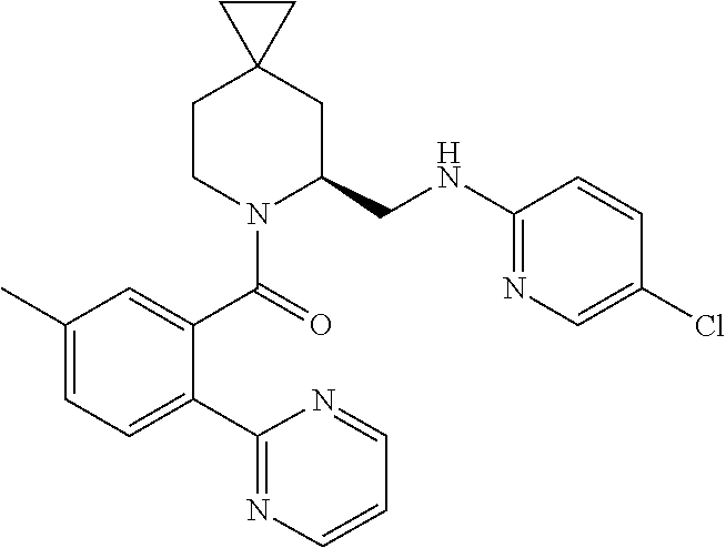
C1CN(C(=O)C2=CC(C)=CC=C2C2=NC=CC=N2)C(CNC2=NC=C(Cl)C=C2)CC12CC2
